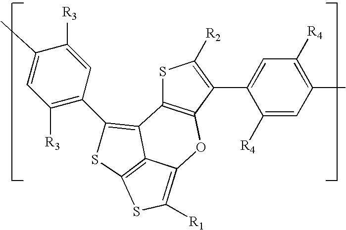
C1([R4])=CC(C)=C([R4])C=C1C1=C([R2])SC2=C1OC1=C([R1])SC3=C1C2=C(C1=C([R3])C=C(C)C([R3])=C1)S3
